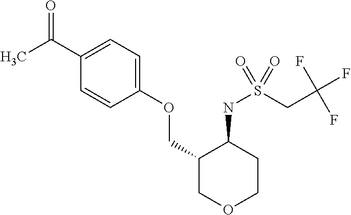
C(C1=CC=C(OCC2COCCC2NS(CC(F)(F)F)(=O)=O)C=C1)(C)=O
